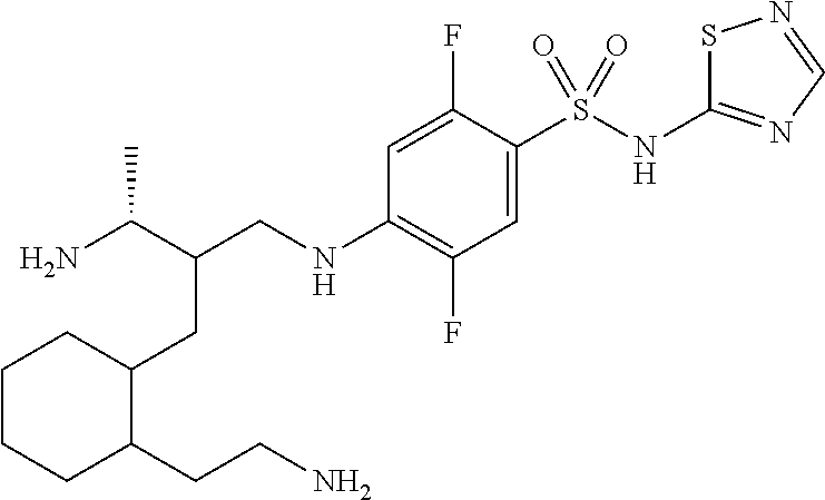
C(C(CNC1=C(F)C=C(S(NC2=NC=NS2)(=O)=O)C(F)=C1)C(N)C)C1CCCCC1CCN
